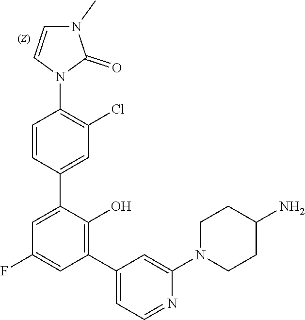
C1=CN(C2=C(Cl)C=C(C3=CC(F)=CC(C4=CC=NC(N5CCC(N)CC5)=C4)=C3O)C=C2)C(=O)N1C
